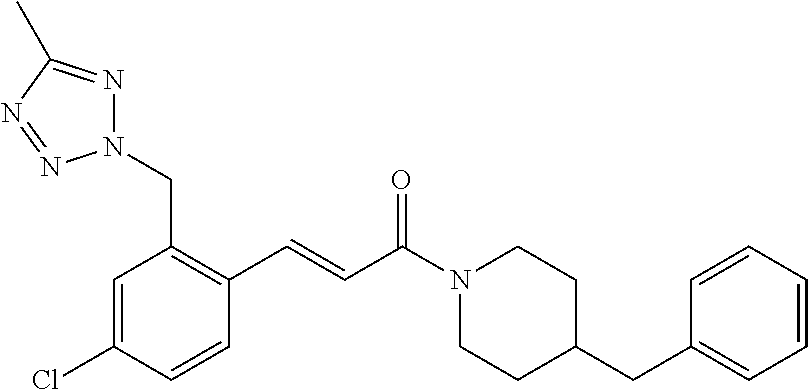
N1(CC2=C(C=CC(N3CCC(CC4=CC=CC=C4)CC3)=O)C=CC(Cl)=C2)N=C(C)N=N1
